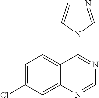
C1=C(Cl)C=C2C(=C1)C(N1C=NC=C1)=NC=N2
